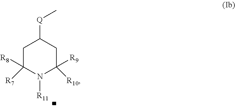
C1C([R8])([R7])N([R11])C([R9])([R10])CC1[Q]C
